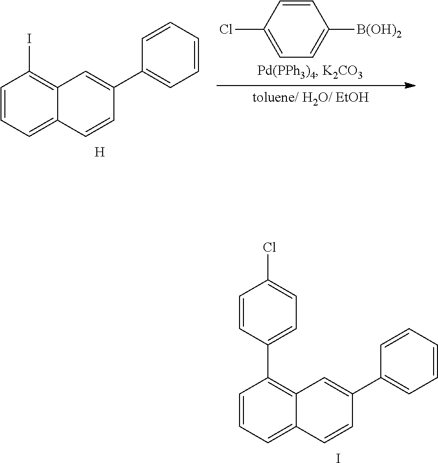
C1=CC=C2C(=C1C1=CC=C(Cl)C=C1)C=C(C1=CC=CC=C1)C=C2.I.C1=CC=C2C(=C1I)C=C(C1=CC=CC=C1)C=C2.[H].C1(Cl)=CC=C([B(OH)2])C=C1
